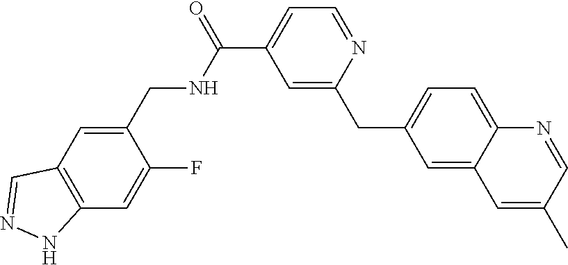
C1=C(CNC(C2=CC=NC(CC3=CC=C4C(=C3)C=C(C)C=N4)=C2)=O)C(F)=CC2=C1C=NN2
